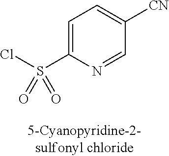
C1=C(S(Cl)(=O)=O)N=CC([CN])=C1
